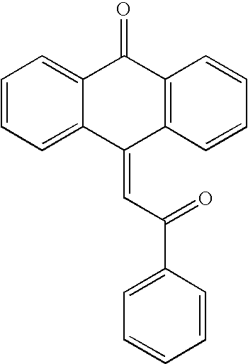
C12=CC=CC=C1C(=CC(=O)C1=CC=CC=C1)C1=C(C2=O)C=CC=C1
